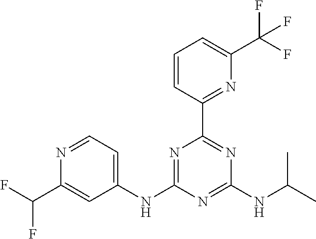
C1(NC2=NC(C3=NC(C(F)(F)F)=CC=C3)=NC(NC(C)C)=N2)=CC=NC(C(F)F)=C1
